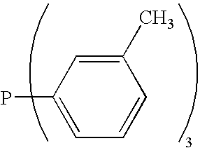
C1=CC(C)=CC(P)=C1
